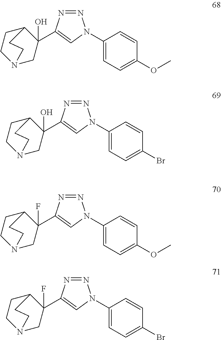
N12CC(O)(C3=CN(C4=CC=C(OC)C=C4)N=N3)C(CC1)CC2.N12CC(O)(C3=CN(C4=CC=C(Br)C=C4)N=N3)C(CC1)CC2.N12CC(F)(C3=CN(C4=CC=C(OC)C=C4)N=N3)C(CC1)CC2.N12CC(F)(C3=CN(C4=CC=C(Br)C=C4)N=N3)C(CC1)CC2
